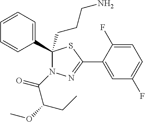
C1=C(F)C(C2=NN(C(C(OC)CC)=O)C(CCCN)(C3=CC=CC=C3)S2)=CC(F)=C1
